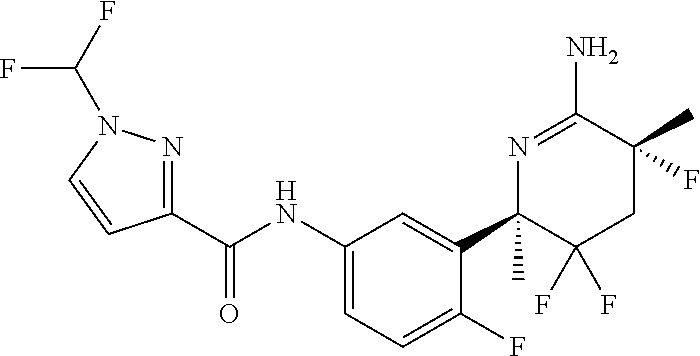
C1(C(NC2=CC=C(F)C(C3(C)C(F)(F)CC(C)(F)C(N)=N3)=C2)=O)=NN(C(F)F)C=C1
